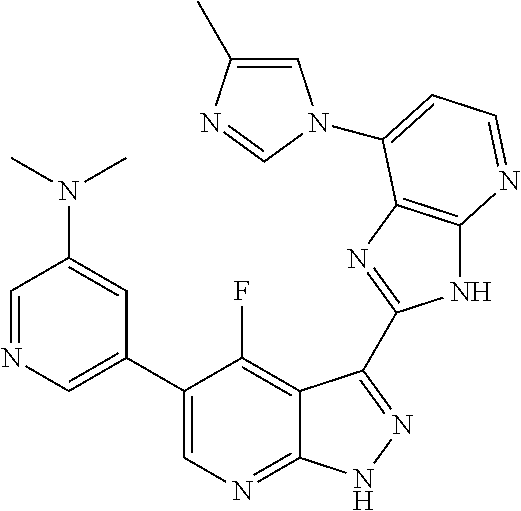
C1=NC=C(C2=CN=C3C(=C2F)C(C2=NC4=C(N2)N=CC=C4N2C=C(C)N=C2)=NN3)C=C1N(C)C
